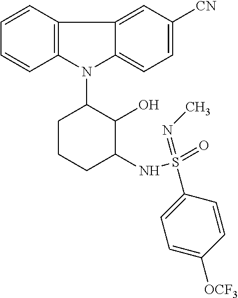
N1(C2CCCC(NS(=O)(=NC)C3=CC=C([OCF3])C=C3)C2O)C2=C(C3=CC([CN])=CC=C13)C=CC=C2
